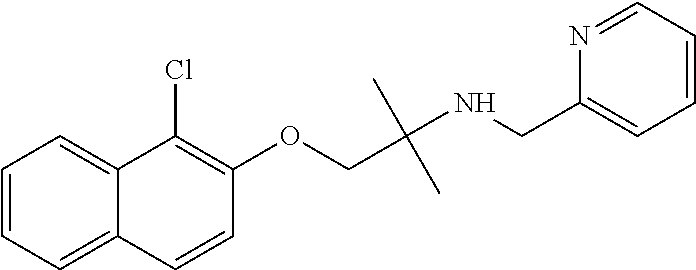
C1=CC=C2C(=C1)C(Cl)=C(OCC(NCC1=CC=CC=N1)(C)C)C=C2
